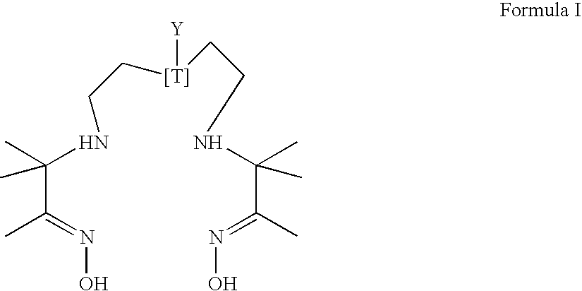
C(C)(NCC[[T]]([Y])CCNC(C)(C(=NO)C)C)(C(=NO)C)C
